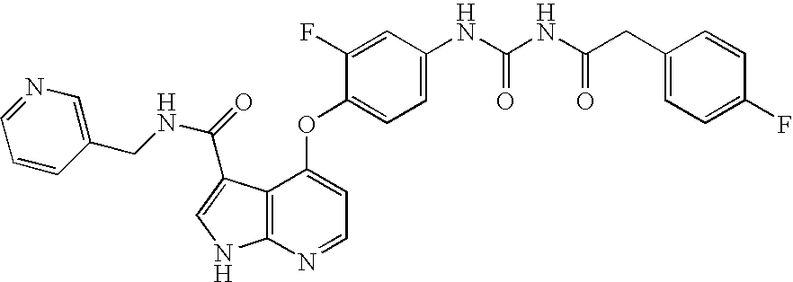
N(C(NC(=O)CC1=CC=C(F)C=C1)=O)C1=CC=C(OC2=CC=NC3=C2C(C(NCC2=CN=CC=C2)=O)=CN3)C(F)=C1
